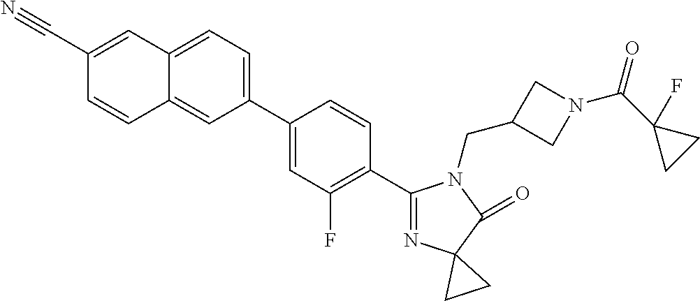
C12=CC=C(C3=CC(F)=C(C4=NC5(C(=O)N4CC4CN(C(C6(F)CC6)=O)C4)CC5)C=C3)C=C1C=CC(C#N)=C2
